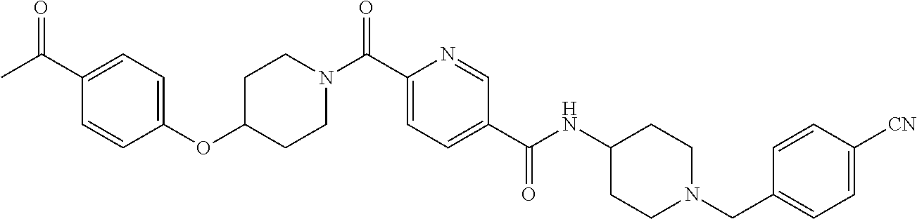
C(C1=CC=C(C(NC2CCN(CC3=CC=C([CN])C=C3)CC2)=O)C=N1)(=O)N1CCC(OC2=CC=C(C(C)=O)C=C2)CC1
